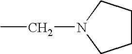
C(C)N1CCCC1
